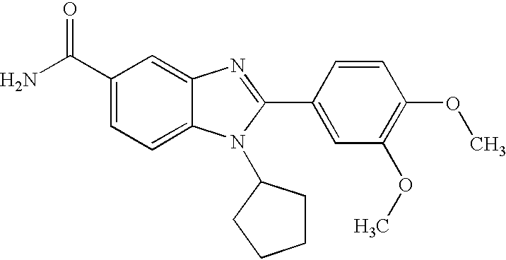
C1(C(N)=O)=CC=C2C(=C1)N=C(C1=CC(OC)=C(OC)C=C1)N2C1CCCC1
